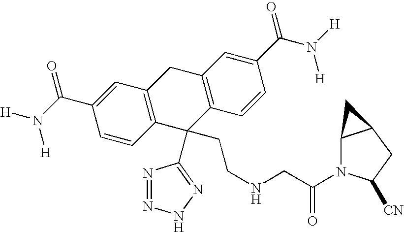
N1=NNN=C1C1(CCNCC(=O)N2C3C(CC2[CN])C3)C2=C(CC3=C1C=CC(C(N([H])[H])=O)=C3)C=C(C(N([H])[H])=O)C=C2
